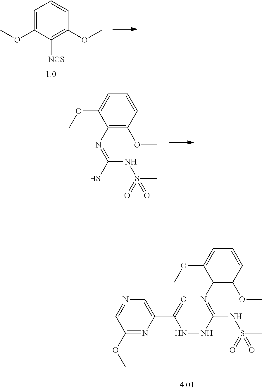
C1=C(OC)C([NCS])=C(OC)C=C1.C1(N=C(NS(C)(=O)=O)S)=C(OC)C=CC=C1OC.C1(N=C(NS(C)(=O)=O)NNC(=O)C2=CN=CC(OC)=N2)=C(OC)C=CC=C1OC
